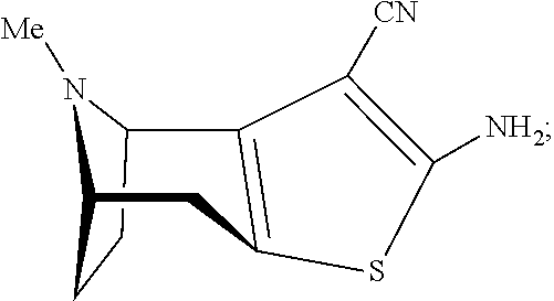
C12CCC(N1[Me])C1=C(C2)SC([NH2])=C1[CN]
